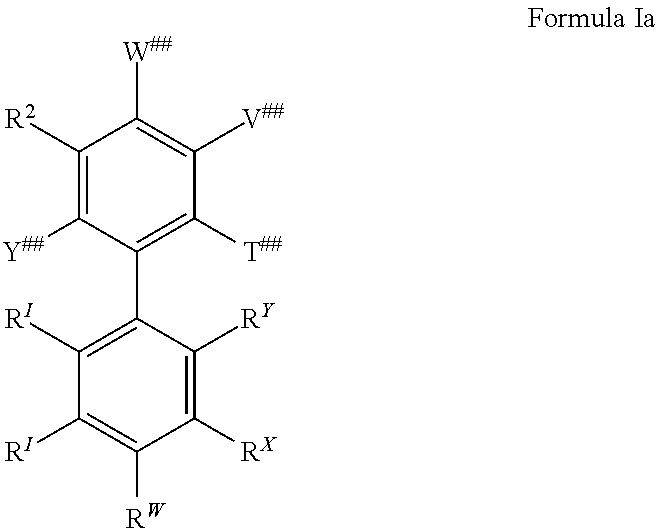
C1([R2])=C([Y##])C(C2=C([RI])C([RI])=C([RW])C([RX])=C2[RY])=C([T##])C([V##])=C1[W##]
